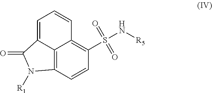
C1=C2C3=C(C=CC(S(N[R5])(=O)=O)=C3C=C1)N([R1])C2=O
